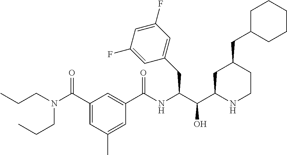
C1(CC(C(C2CC(CC3CCCCC3)CCN2)O)NC(C2=CC(C(N(CCC)CCC)=O)=CC(C)=C2)=O)=CC(F)=CC(F)=C1
